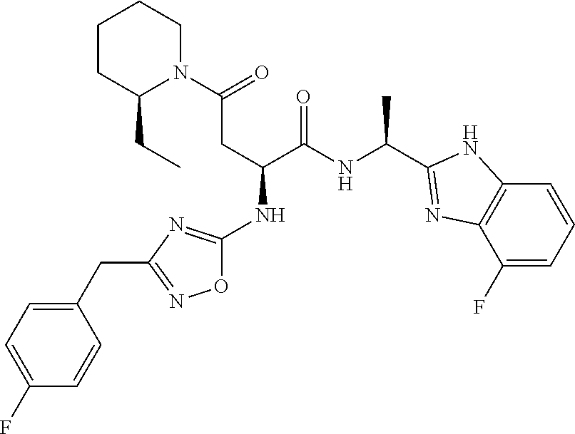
C1=C(F)C2=C(C=C1)NC(C(NC(C(CC(N1CCCCC1CC)=O)NC1=NC(CC3=CC=C(F)C=C3)=NO1)=O)C)=N2
